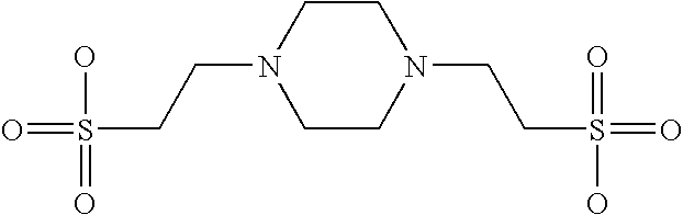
C1CN(CCS(O)(=O)=O)CCN1CCS(O)(=O)=O
